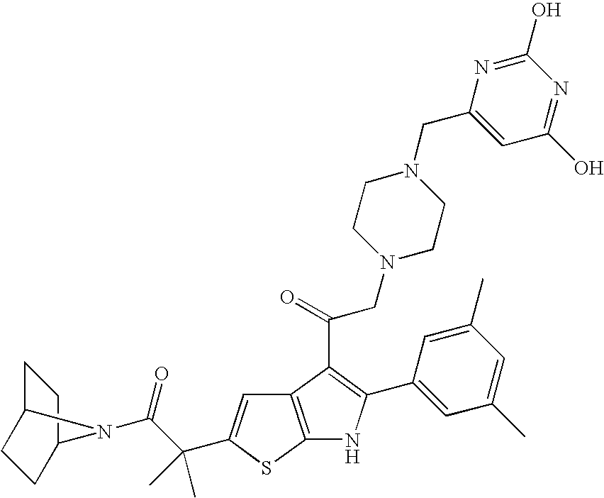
C1C2CCC(C1)N2C(C(C)(C)C1=CC2=C(S1)NC(C1=CC(C)=CC(C)=C1)=C2C(CN1CCN(CC2=CC(O)=NC(O)=N2)CC1)=O)=O
